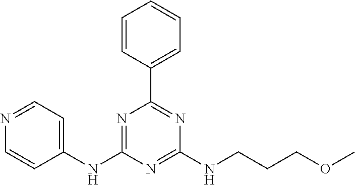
C1=CC(C2=NC(NCCCOC)=NC(NC3=CC=NC=C3)=N2)=CC=C1
